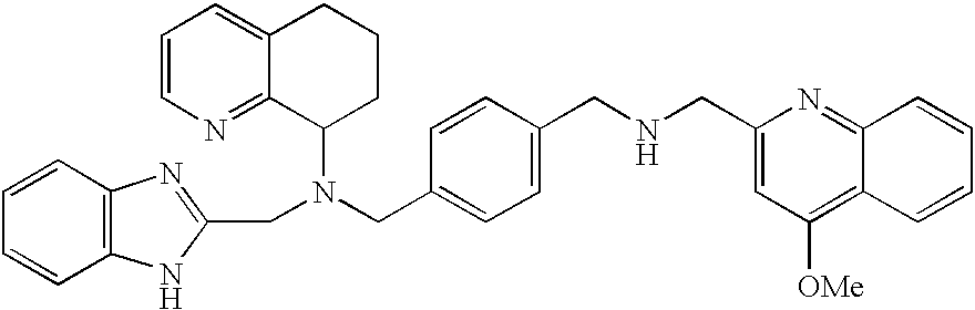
C1=CN=C2C(=C1)CCCC2N(CC1=CC=C(CNCC2=CC([OMe])=C3C(=N2)C=CC=C3)C=C1)CC1=NC2=C(N1)C=CC=C2
